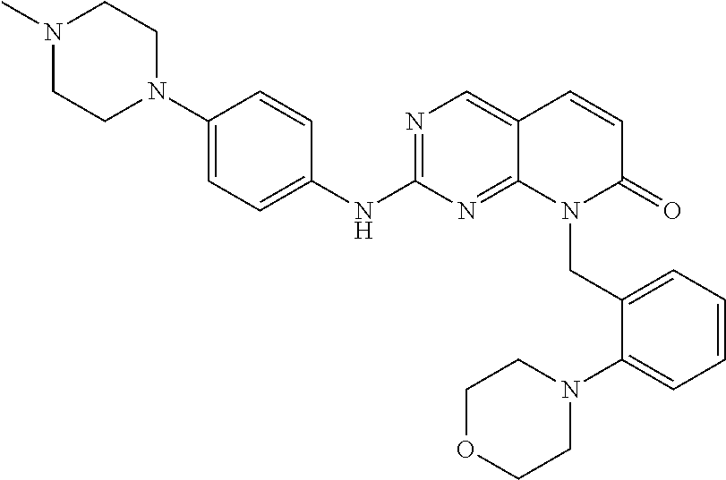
N1=C(NC2=CC=C(N3CCN(C)CC3)C=C2)N=C2C(=C1)C=CC(=O)N2CC1=CC=CC=C1N1CCOCC1
